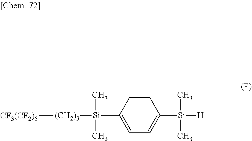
[CF3(CF2)5][(CH2)3][Si](C)(C)C1=CC=C([Si](C)(C)[H])C=C1
